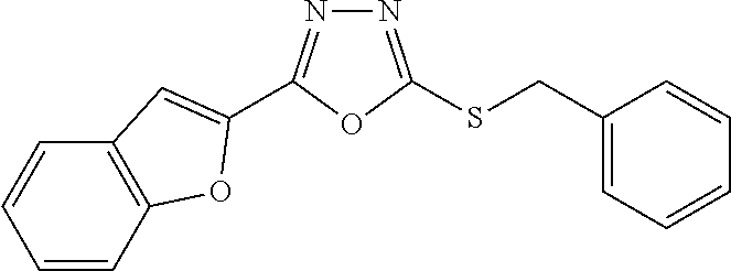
N1=C(SCC2=CC=CC=C2)OC(C2=CC3=C(C=CC=C3)O2)=N1
